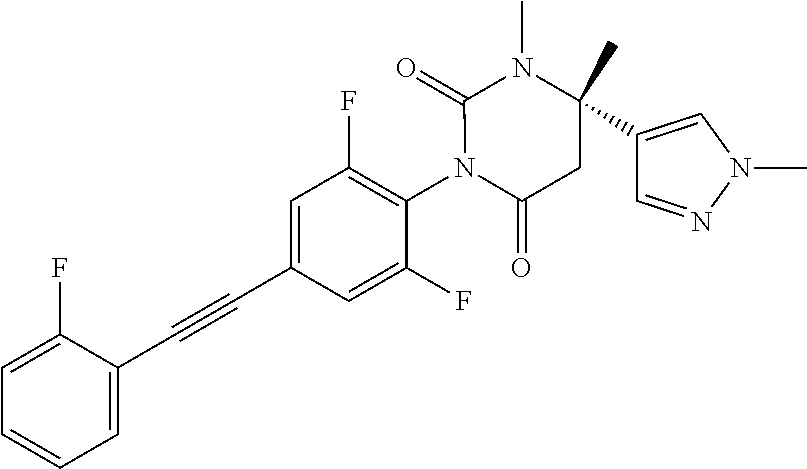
C1=C(F)C(C#CC2=CC(F)=C(N3C(=O)CC(C4=CN(C)N=C4)(C)N(C)C3=O)C(F)=C2)=CC=C1
